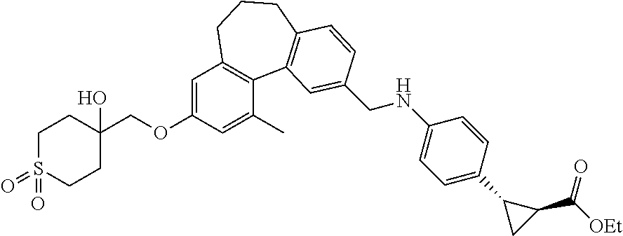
C1S(=O)(=O)CCC(COC2=CC3=C(C(C)=C2)C2=C(CCC3)C=CC(CNC3=CC=C(C4CC4C([OEt])=O)C=C3)=C2)(O)C1
